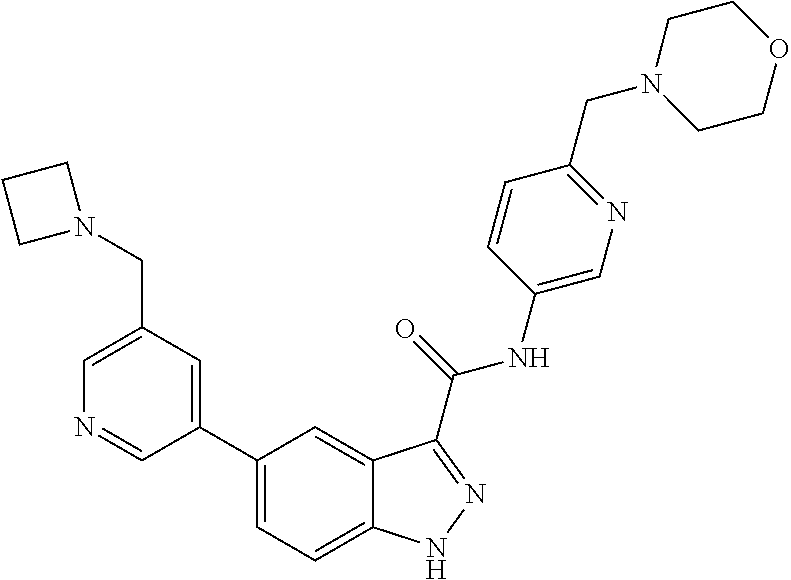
C1(CN2CCC2)=CN=CC(C2=CC=C3C(=C2)C(C(NC2=CN=C(CN4CCOCC4)C=C2)=O)=NN3)=C1
